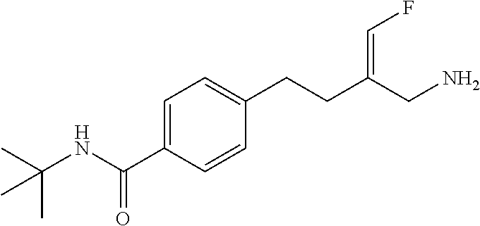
C1=C(C(NC(C)(C)C)=O)C=CC(CCC(CN)=CF)=C1
